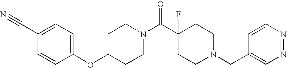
C1(OC2=CC=C(C#N)C=C2)CCN(C(C2(F)CCN(CC3=CN=NC=C3)CC2)=O)CC1
